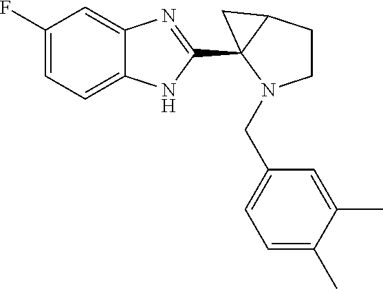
C1(F)=CC=C2C(=C1)N=C(C13N(CC4=CC=C(C)C(C)=C4)CCC1C3)N2
